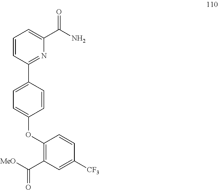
C1=CC(C2=CC=C(OC3=C(C([MeO])=O)C=C([CF3])C=C3)C=C2)=NC(C(N)=O)=C1
